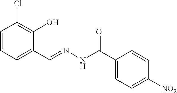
C1=CC=C(C=NNC(C2=CC=C([NO2])C=C2)=O)C(O)=C1Cl
